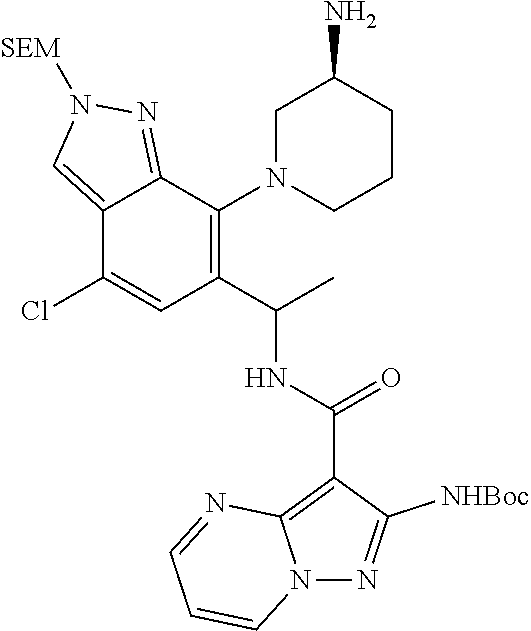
C12=CN([SEM])N=C1C(N1CCCC(N)C1)=C(C(C)NC(C1=C3N(N=C1[NHBoc])C=CC=N3)=O)C=C2Cl
